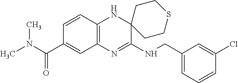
C12=C(N=C(NCC3=CC=CC(Cl)=C3)C3(N1)CCSCC3)C=C(C(N(C)C)=O)C=C2
